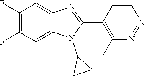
C1(F)=C(F)C=C2C(=C1)N=C(C1=C(C)N=NC=C1)N2C1CC1
